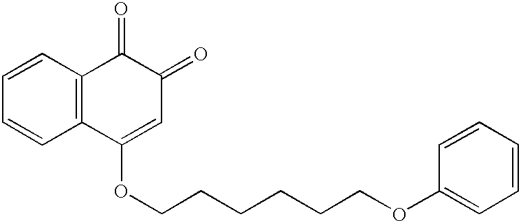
C1=CC2=C(C=C1)C(OCCCCCCOC1=CC=CC=C1)=CC(=O)C2=O
